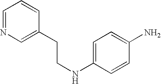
C1=NC=C(CCNC2=CC=C(N)C=C2)C=C1
